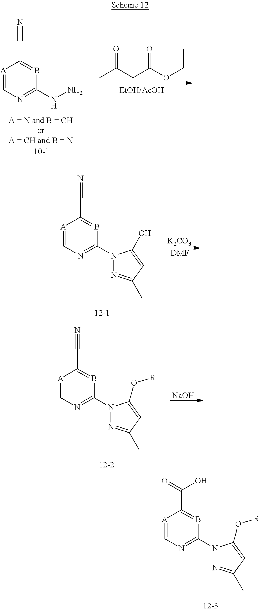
[A]1=CN=C(N2N=C(C)C=C2O)B=C1C#N.[K2CO3].[DMF].[A]1=CN=C(N2N=C(C)C=C2O[R])B=C1C#N.[NaOH].[A]1=CN=C(N2N=C(C)C=C2O[R])B=C1C(=O)O.[A]1=CN=C(NN)B=C1C#N.CC(CC(OCC)=O)=O
